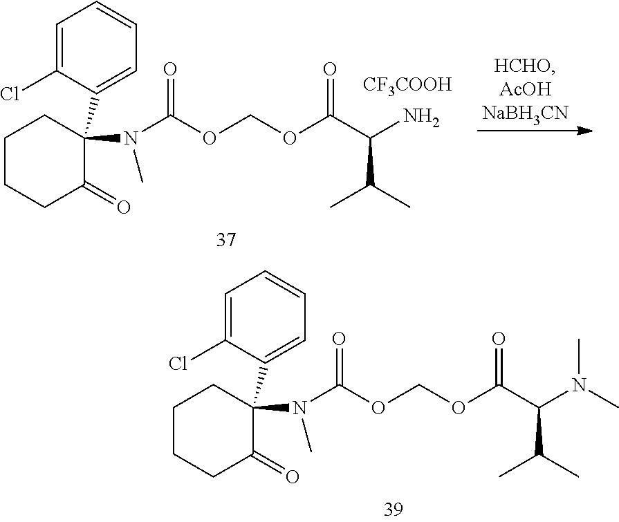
C1=C(Cl)C(C2(N(C(=O)OCOC(C(N(C)C)C(C)C)=O)C)C(=O)CCCC2)=CC=C1.C1=C(Cl)C(C2(N(C(=O)OCOC(C(N)C(C)C)=O)C)C(=O)CCCC2)=CC=C1.[CF3COOH]
